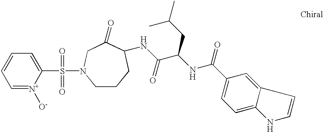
C1=[N+]([O-])C(S(=O)(=O)N2CCCC(NC(C(NC(=O)C3=CC=C4C(=C3)C=CN4)CC(C)C)=O)C(=O)C2)=CC=C1
